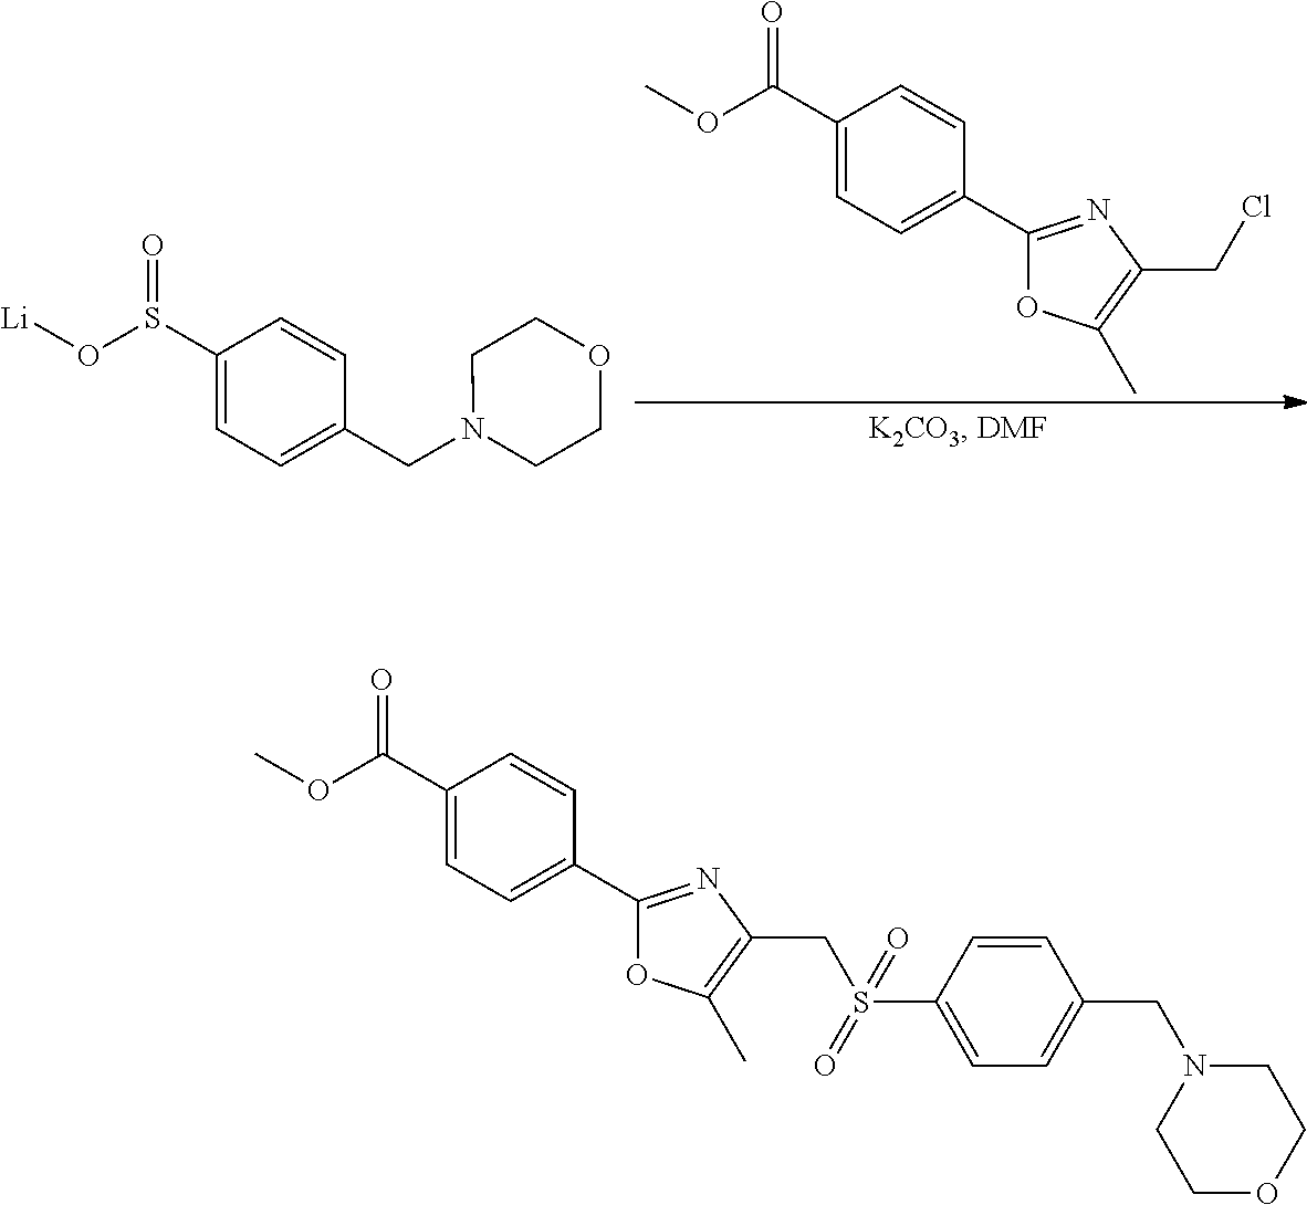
COC(C1=CC=C(C2=NC(CCl)=C(C)O2)C=C1)=O.C1(S(O[Li])=O)=CC=C(CN2CCOCC2)C=C1.O(C(C1=CC=C(C2=NC(CS(C3=CC=C(CN4CCOCC4)C=C3)(=O)=O)=C(C)O2)C=C1)=O)C
